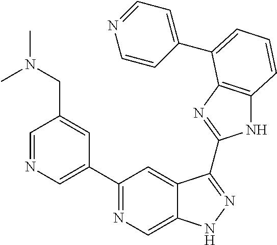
C1=NC=C(C2=NC=C3C(=C2)C(C2=NC4=C(N2)C=CC=C4C2=CC=NC=C2)=NN3)C=C1CN(C)C
